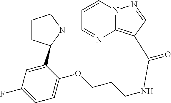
C1CC2N(C1)C1=NC3=C(C(=O)NCCCOC4=CC=C(F)C=C24)C=NN3C=C1
